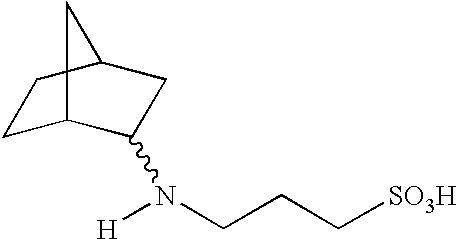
C1C2C(N(CCC[SO3H])[H])CC(C1)C2
